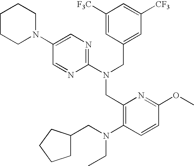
C1(N2CCCCC2)=CN=C(N(CC2=CC([CF3])=CC([F3C])=C2)CC2=C(N(CC3CCCC3)CC)C=CC(OC)=N2)N=C1
